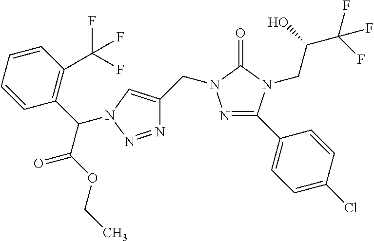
N1=C(C2=CC=C(Cl)C=C2)N(CC(C(F)(F)F)O)C(=O)N1CC1=CN(C(C2=C(C(F)(F)F)C=CC=C2)C(OCC)=O)N=N1
